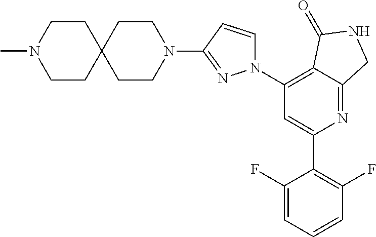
C1(C2=C(F)C=CC=C2F)=CC(N2C=CC(N3CCC4(CC3)CCN(C)CC4)=N2)=C2C(=N1)CNC2=O
